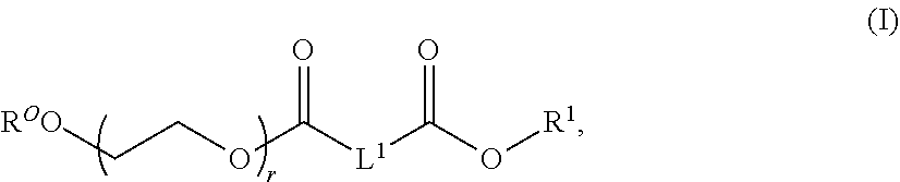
O=C([L1]C(OCC[ROO])=O)O[R1]
